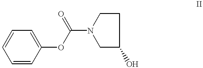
C1=CC=C(OC(=O)N2CC(O)CC2)C=C1
